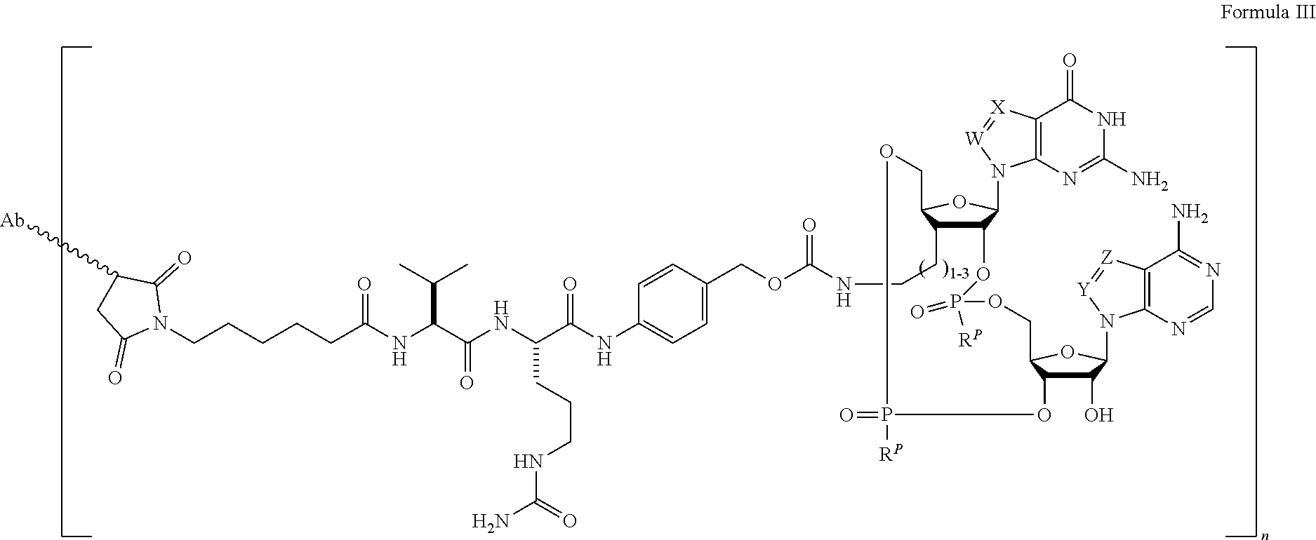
C12C(CCNC(OCC3=CC=C(NC(C(NC(C(NC(CCCCCN4C(=O)C([Ab])CC4=O)=O)C(C)C)=O)CCCNC(N)=O)=O)C=C3)=O)C(OC1N1C3=C(C(=O)NC(N)=N3)[X]=[W]1)COP([RP])(=O)OC1C(O)C(N3C4=C(C(N)=NC=N4)[Z]=[Y]3)OC1COP(=O)([RP])O2
